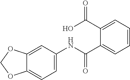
C1=CC=C(C(=O)O)C(C(=O)NC2=CC=C3C(=C2)OCO3)=C1
